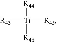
[R43][Ti]([R45])([R44])[R46]
